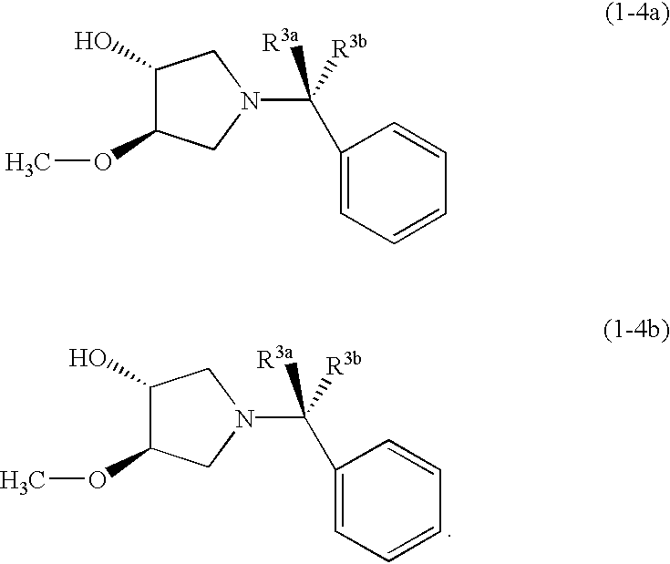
C1(O)C(OC)CN(C([R3a])([R3b])C2=CC=CC=C2)C1.C1(O)C(OC)CN(C([R3a])([R3b])C2=CC=CC=C2)C1
